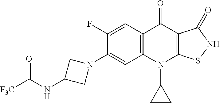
C1(F)=CC2=C(C=C1N1CC(NC([F3C])=O)C1)N(C1CC1)C1=C(C2=O)C(=O)NS1
